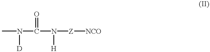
CN(C(N([Z][NCO])[H])=O)[D]
